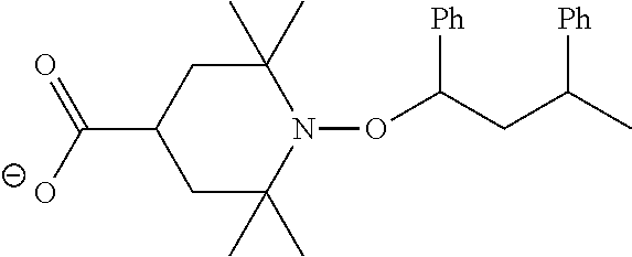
C1C(C)(C)N(OC(CC(C)[Ph])[Ph])C(C)(C)CC1C([O-])=O
